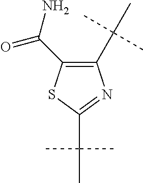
C1(C(C)(C)C)=C(C(N)=O)SC(C(C)(C)C)=N1
